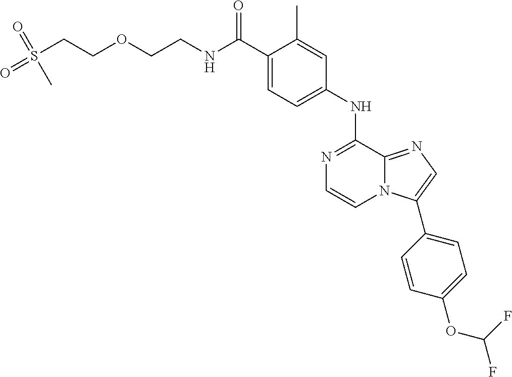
C(C1=CC=C(NC2=NC=CN3C2=NC=C3C2=CC=C(OC(F)F)C=C2)C=C1C)(=O)NCCOCCS(=O)(=O)C
